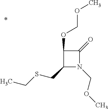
C1(CSCC)N(COC)C(=O)C1OCOC
